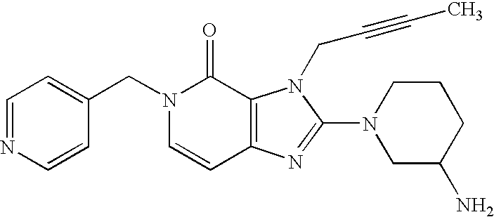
C1=CC(CN2C=CC3=C(C2=O)N(CC#CC)C(N2CC(N)CCC2)=N3)=CC=N1
